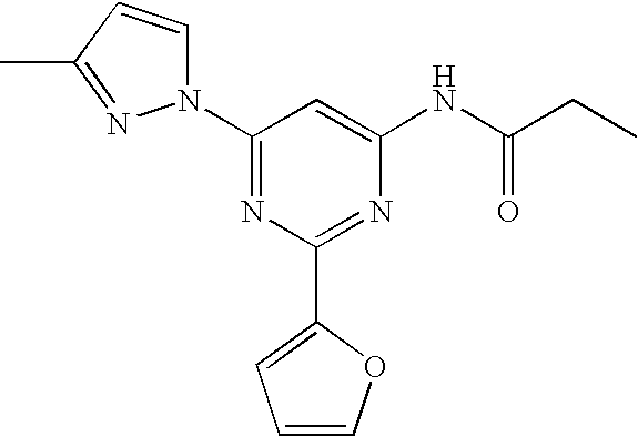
C1(N2C=CC(C)=N2)=NC(C2=CC=CO2)=NC(NC(CC)=O)=C1
